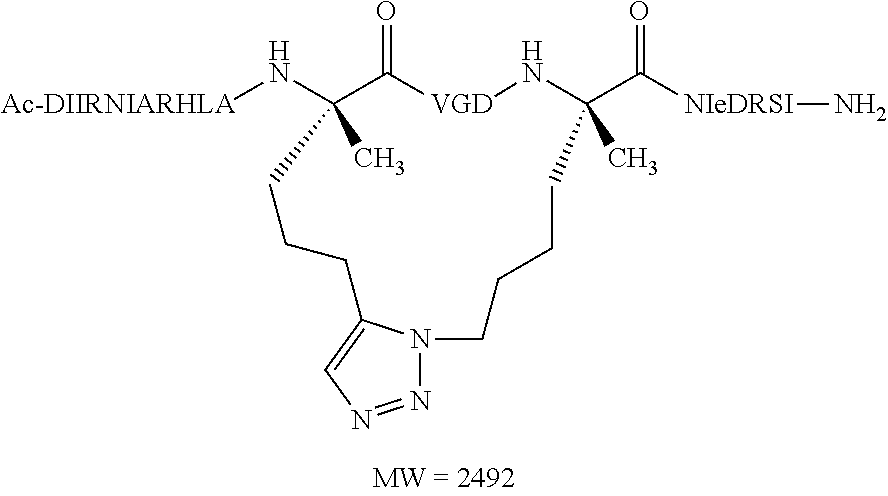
[Ac-DIIRNIARHLA]NC1(C)C(=O)[VGD]NC(C([NIeDRSI]N)=O)(C)CCCCN2N=NC=C2CCC1
